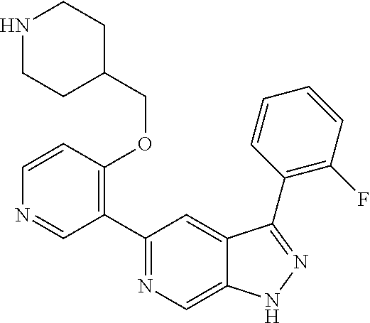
C1=CN=CC(C2=NC=C3C(=C2)C(C2=C(F)C=CC=C2)=NN3)=C1OCC1CCNCC1
